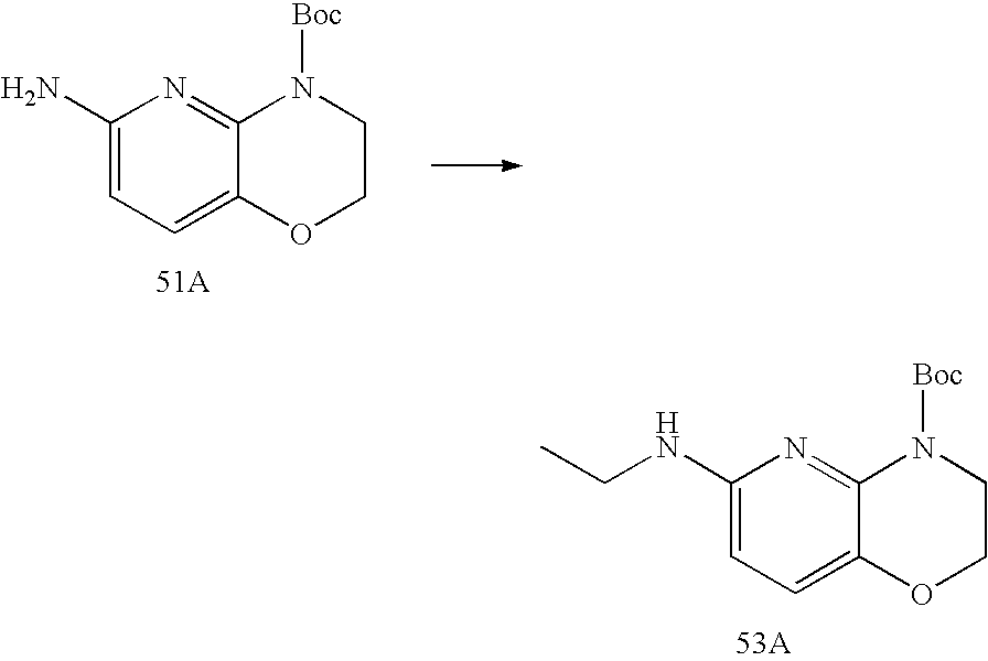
C1(N)=CC=C2C(=N1)N([Boc])CCO2.[51A].C1=C(NCC)N=C2C(=C1)OCCN2[Boc]
